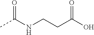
N(C(C)=O)CCC(O)=O
